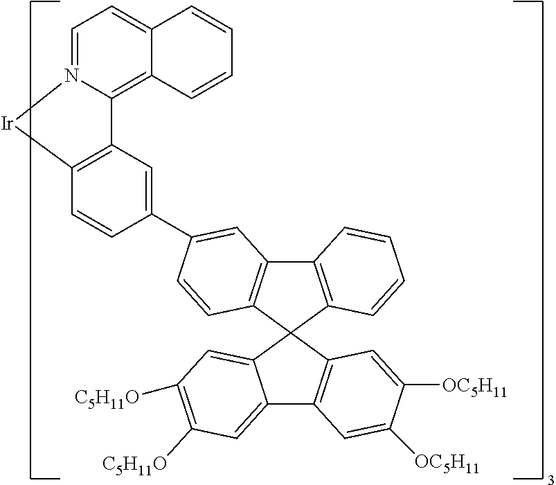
C12=CC=N3C(=C1C=CC=C2)C1=C([Ir]3)C=CC(C2=CC3=C(C=C2)C2(C4=C3C=CC=C4)C3=C(C4=CC([C5H11O])=C([C5H11O])C=C42)C=C([OC5H11])C([OC5H11])=C3)=C1
